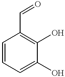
C1=CC=C(O)C(O)=C1C=O
